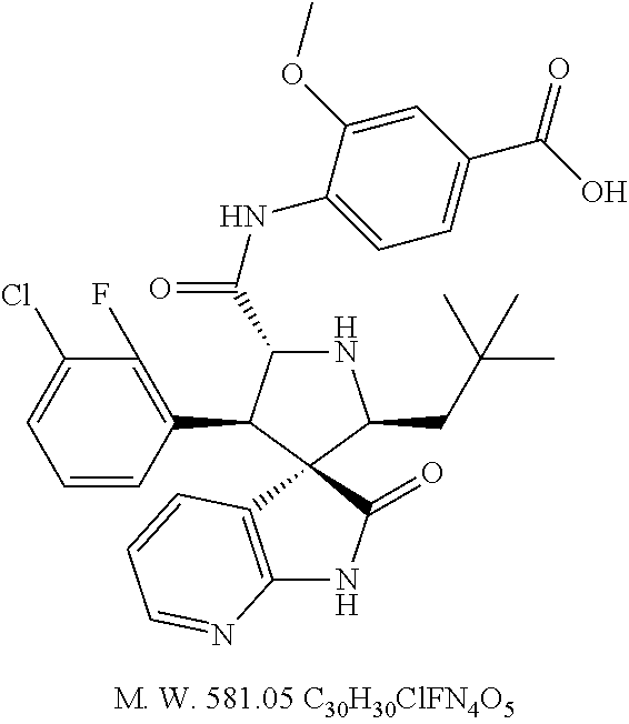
C1=CC(C2C(C(=O)NC3=CC=C(C(O)=O)C=C3OC)NC(CC(C)(C)C)C23C(=O)NC2=C3C=CC=N2)=C(F)C(Cl)=C1
